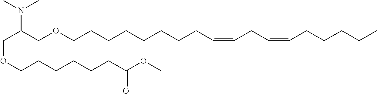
C(OCCCCCCC(OC)=O)C(COCCCCCCCCC=CCC=CCCCCC)N(C)C
